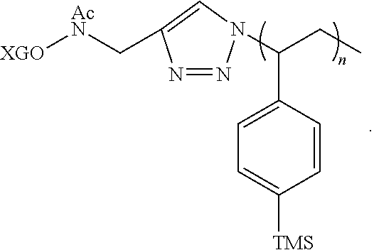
[XGO][AcN]CC1=CN(C(CC)C2=CC=C([TMS])C=C2)N=N1
